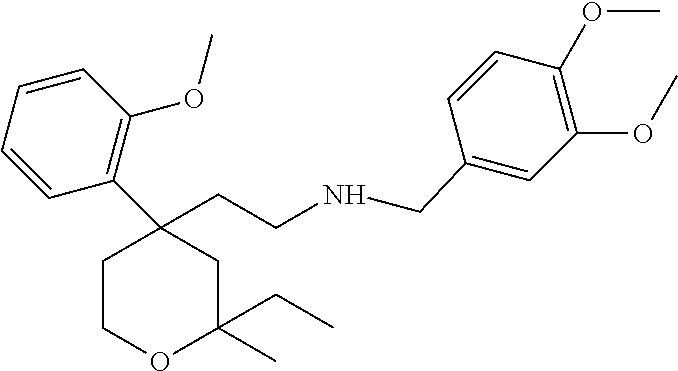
C1COC(C)(CC)CC1(C1=C(OC)C=CC=C1)CCNCC1=CC(OC)=C(OC)C=C1
